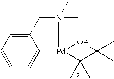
[Pd]12(N(C)(C)CC3=CC=CC=C13)[OAc]C(C)(C)C2(C)C
